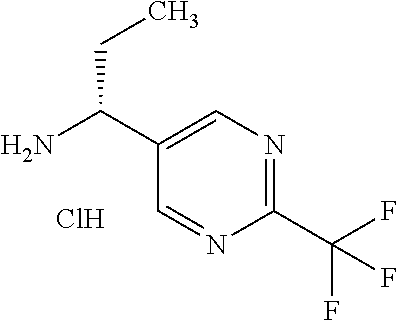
NC(C1=CN=C(C(F)(F)F)N=C1)CC.Cl
